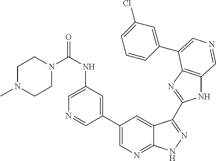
C1(C2=CN=C3C(=C2)C(C2=NC4=C(N2)C=NC=C4C2=CC(Cl)=CC=C2)=NN3)=CC(NC(=O)N2CCN(C)CC2)=CN=C1
